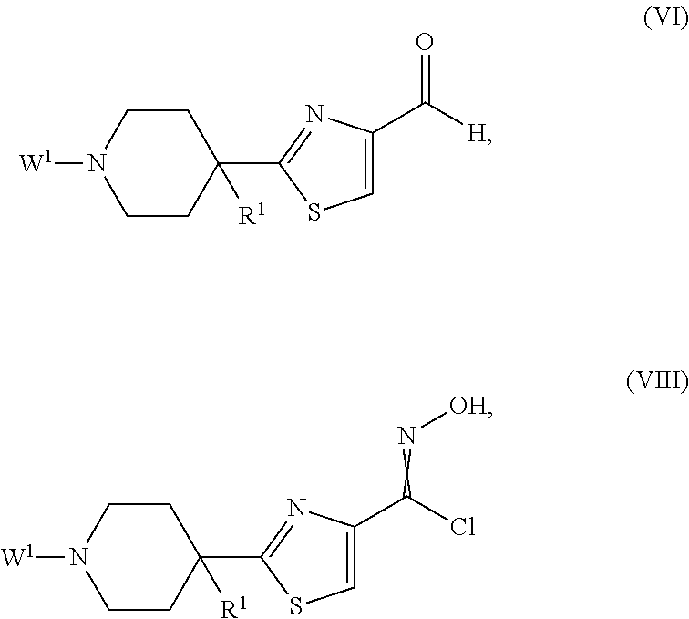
C1CC(C2=NC(C([H])=O)=CS2)([R1])CCN1[W1].C1CC(C2=NC(C(Cl)=N[OH])=CS2)([R1])CCN1[W1]
